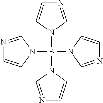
N1([B-](N2C=NC=C2)(N2C=NC=C2)N2C=NC=C2)C=NC=C1
